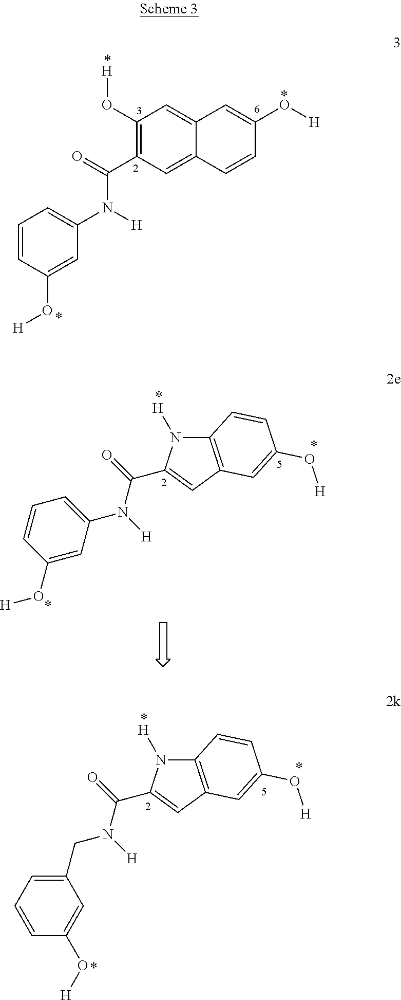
C1(O[H])=C(C(=O)N([H])C2=CC=CC(O[H])=C2)C=C2C(=C1)C=C(O[H])C=C2.C12=C(C=C(C(=O)N([H])C3=CC=CC(O[H])=C3)N1[H])C=C(O[H])C=C2.C12=C(C=C(C(=O)N([H])CC3=CC=CC(O[H])=C3)N1[H])C=C(O[H])C=C2
